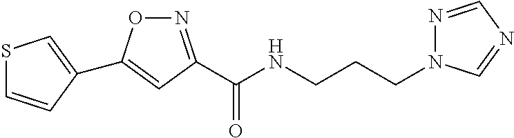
N1=C(C(NCCCN2N=CN=C2)=O)C=C(C2=CSC=C2)O1
